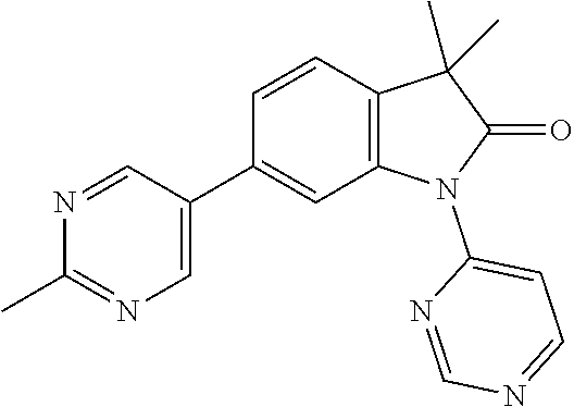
C12=C(C=CC(C3=CN=C(C)N=C3)=C1)C(C)(C)C(=O)N2C1=CC=NC=N1
